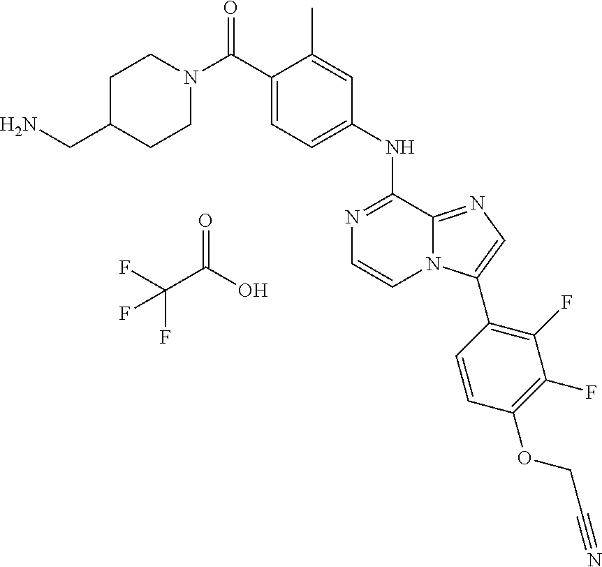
C1(NC2=NC=CN3C2=NC=C3C2=C(F)C(F)=C(OCC#N)C=C2)=CC=C(C(N2CCC(CN)CC2)=O)C(C)=C1.O=C(O)C(F)(F)F
